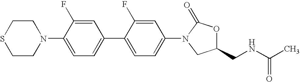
N1(C2=CC=C(C3=CC=C(N4C(=O)OC(CNC(C)=O)C4)C=C3F)C=C2F)CCSCC1
